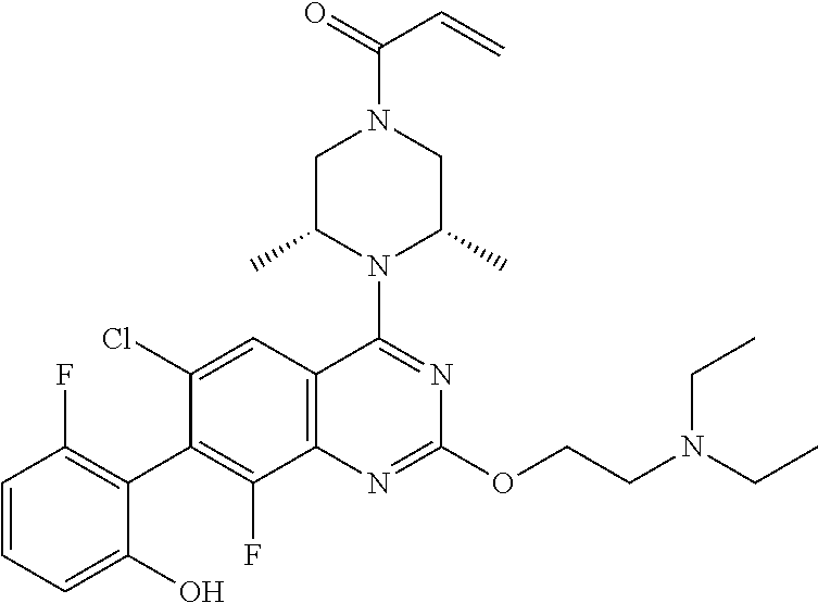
C1=CC=C(O)C(C2=C(F)C3=C(C=C2Cl)C(N2C(C)CN(C(=O)C=C)CC2C)=NC(OCCN(CC)CC)=N3)=C1F
